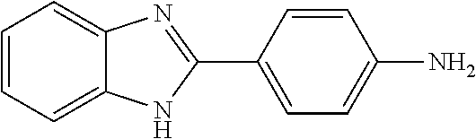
C1=CC=C2C(=C1)N=C(C1=CC=C(N)C=C1)N2
